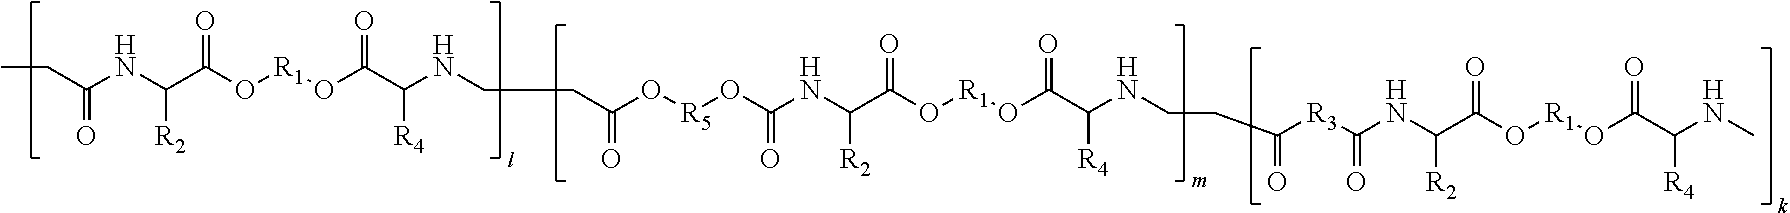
C(C(NC(C(O[R1]OC(C(NCCC(O[R5]OC(NC(C(O[R1]OC(C(NCCC([R3]C(NC(C(O[R1]OC(C(NC)[R4])=O)=O)[R2])=O)=O)[R4])=O)=O)[R2])=O)=O)[R4])=O)=O)[R2])=O)C
